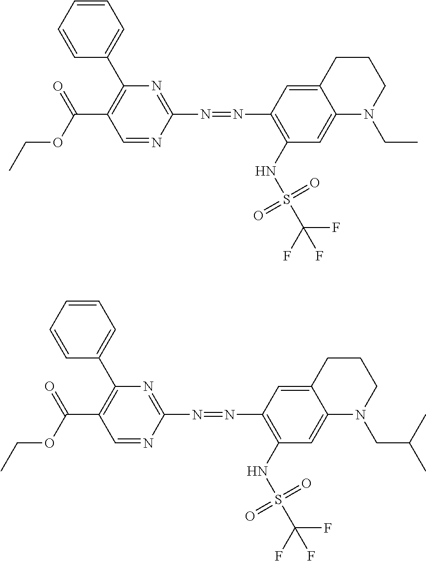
C1=NC(N=NC2=C(NS(C(F)(F)F)(=O)=O)C=C3C(=C2)CCCN3CC)=NC(C2=CC=CC=C2)=C1C(OCC)=O.C1=NC(N=NC2=C(NS(C(F)(F)F)(=O)=O)C=C3C(=C2)CCCN3CC(C)C)=NC(C2=CC=CC=C2)=C1C(OCC)=O
